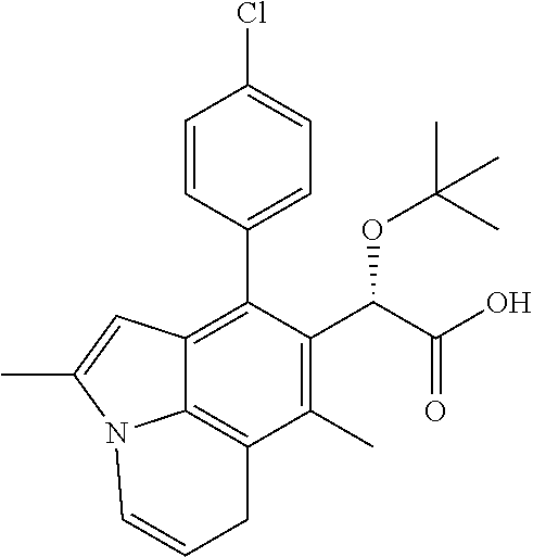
C1=CC(C2=C3C4=C(C(C)=C2C(C(=O)O)OC(C)(C)C)CC=CN4C(C)=C3)=CC=C1Cl
